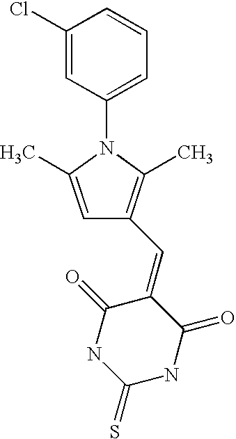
C1(Cl)=CC(N2C(C)=CC(C=C3C(=O)NC(=S)NC3=O)=C2C)=CC=C1
